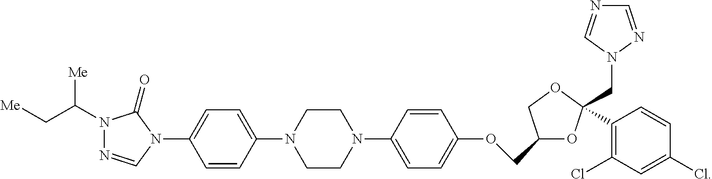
C1(COC2=CC=C(N3CCN(C4=CC=C(N5C=NN(C([Me])C[Me])C5=O)C=C4)CC3)C=C2)OC(CN2C=NC=N2)(C2=C(Cl)C=C(Cl)C=C2)OC1
